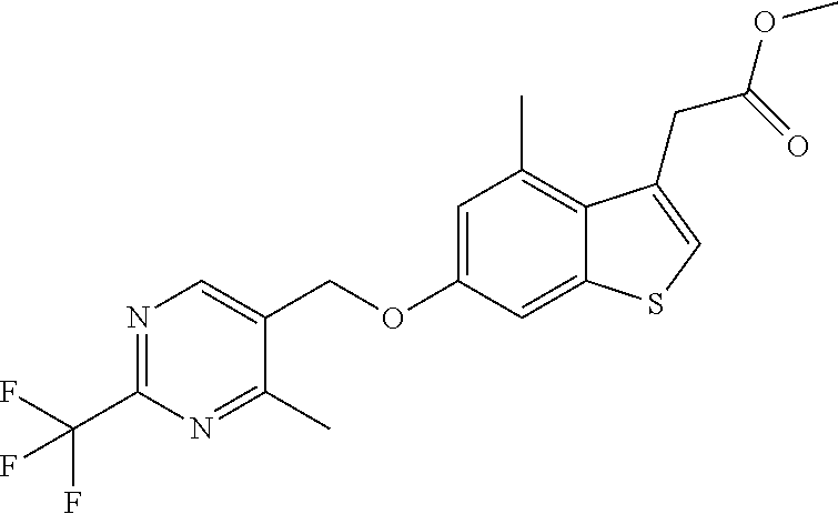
C(OC1=CC(C)=C2C(=C1)SC=C2CC(OC)=O)C1=CN=C(C(F)(F)F)N=C1C
